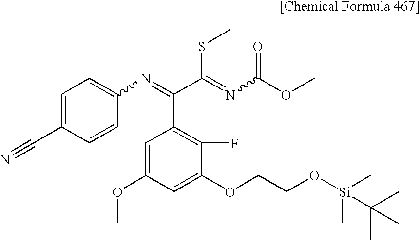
C1=C(C#N)C=CC(N=C(C(=NC(OC)=O)SC)C2=C(F)C(OCCO[Si](C)(C(C)(C)C)C)=CC(OC)=C2)=C1
